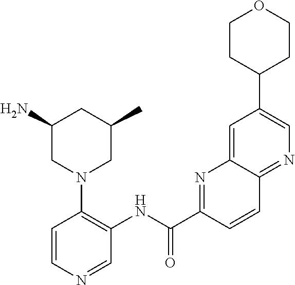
C1CC(C2=CN=C3C(=C2)N=C(C(NC2=C(N4CC(C)CC(N)C4)C=CN=C2)=O)C=C3)CCO1
